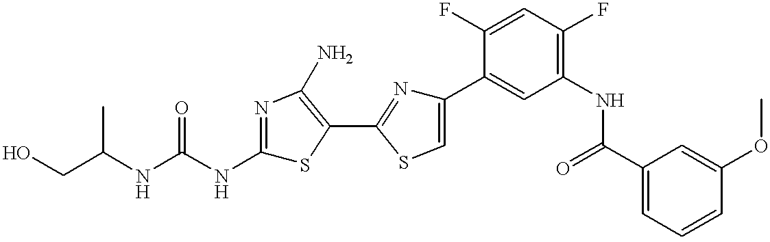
C(C(NC(NC1=NC(N)=C(C2=NC(C3=CC(NC(C4=CC=CC(OC)=C4)=O)=C(F)C=C3F)=CS2)S1)=O)C)O
